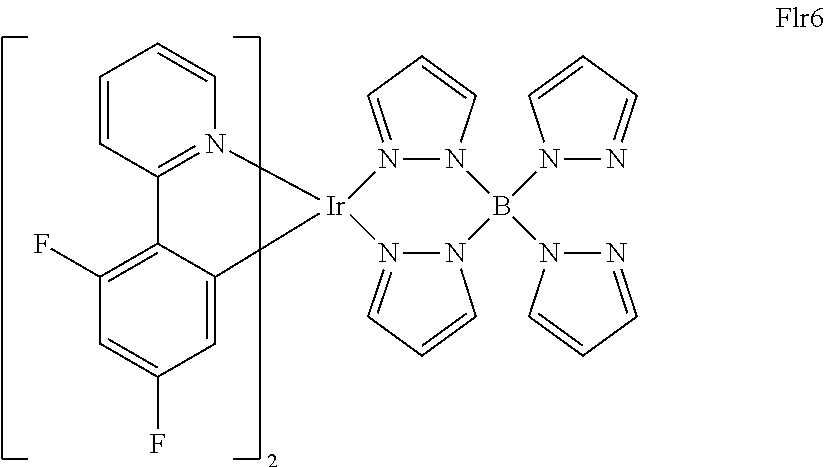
C1=CC2=N(C=C1)[Ir]1(C3=CC(F)=CC(F)=C23)N2=CC=CN2B(N2N=CC=C2)(N2N=CC=C2)N2N1=CC=C2
